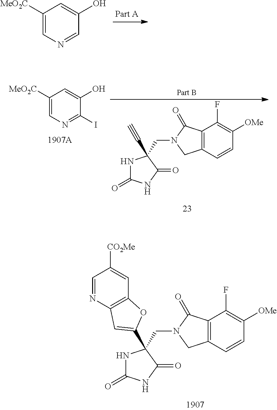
C1([MeO2C])=CN=C(I)C(O)=C1.C12=C(C=CC([OMe])=C1F)CN(CC1(C#C)NC(=O)NC1=O)C2=O.C1([MeO2C])=CN=CC(O)=C1.C12=C(C=CC([OMe])=C1F)CN(CC1(C3=CC4=C(C=C([CO2Me])C=N4)O3)NC(=O)NC1=O)C2=O
